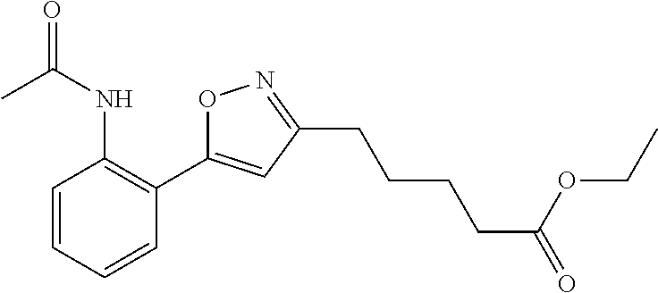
C1=CC=CC(C2=CC(CCCCC(=O)OCC)=NO2)=C1NC(=O)C
